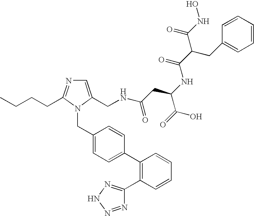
C1=C(CNC(CC(NC(C(CC2=CC=CC=C2)C(NO)=O)=O)C(=O)O)=O)N(CC2=CC=C(C3=C(C4=NNN=N4)C=CC=C3)C=C2)C(CCCC)=N1
